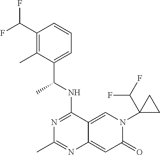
C1(C(F)F)=C(C)C(C(NC2=NC(C)=NC3=CC(=O)N(C4(C(F)F)CC4)C=C23)C)=CC=C1
